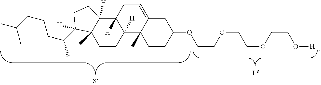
C12([H])C3(C)C(=CCC1([H])C1([H])C(C)(CC2)C(C(CCCC(C)C)C)([H])CC1)CC(OCCOCCOCCO[H])CC3
